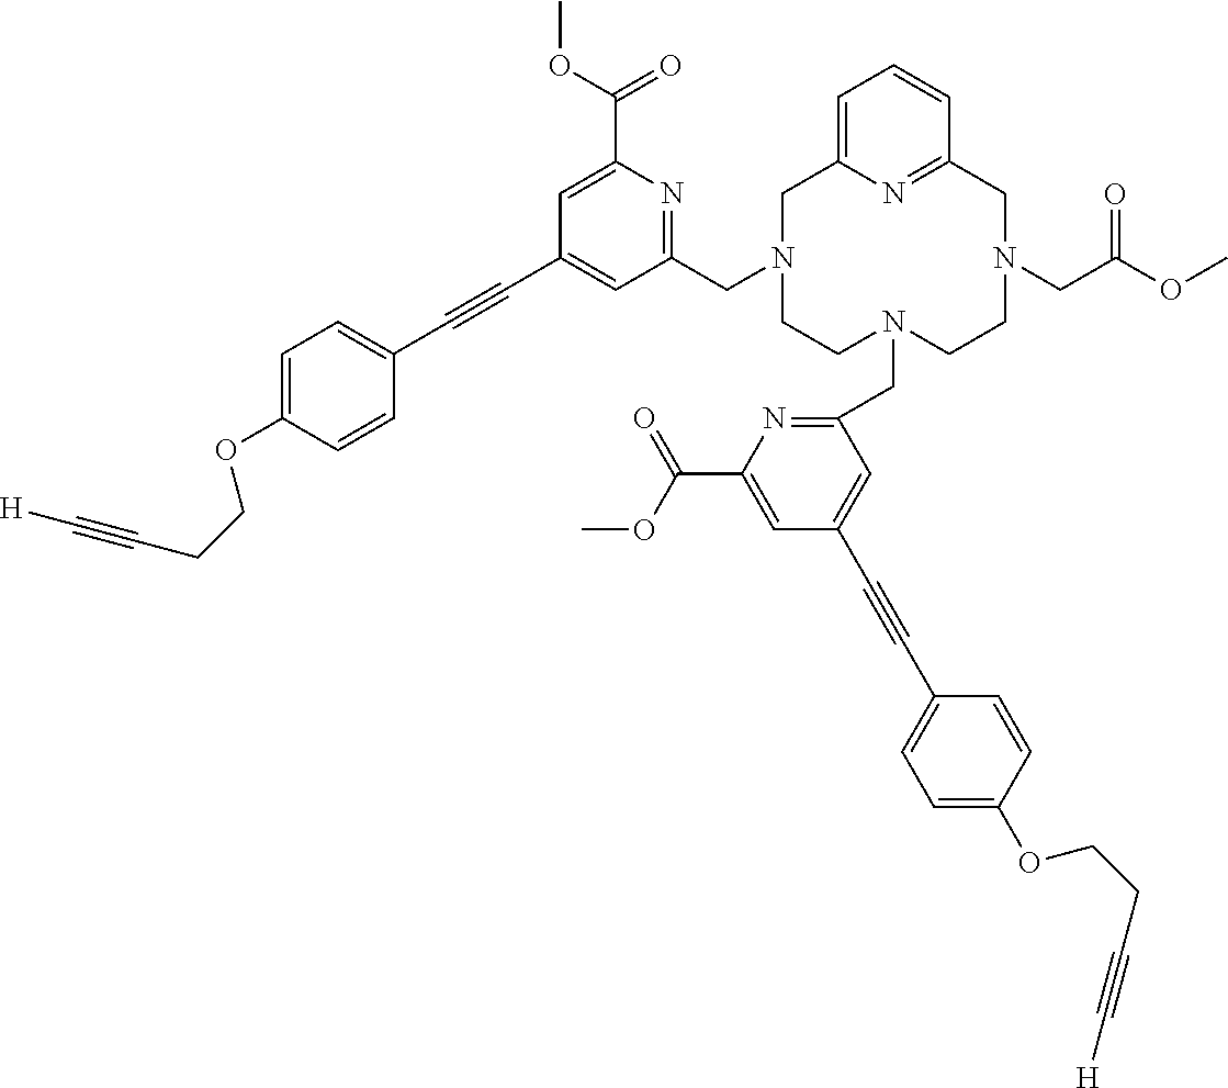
C(N1CCN(CC2=NC(C(OC)=O)=CC(C#CC3=CC=C(OCCC#C[H])C=C3)=C2)CCN(CC(OC)=O)CC2=NC(=CC=C2)C1)C1=NC(C(=O)OC)=CC(C#CC2=CC=C(OCCC#C[H])C=C2)=C1
